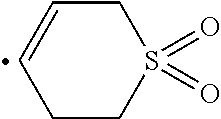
C1CS(=O)(=O)CC=C1
